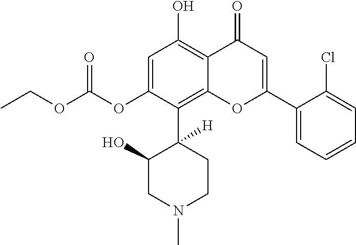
C1=C(OC(OCC)=O)C(C2([H])C(O)CN(C)CC2)=C2C(=C1O)C(=O)C=C(C1=CC=CC=C1Cl)O2
